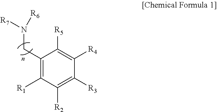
C1(CN([R7])[R6])=C([R1])C([R2])=C([R3])C([R4])=C1[R5]
